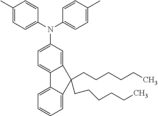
C12=CC(N(C3=CC=C(C)C=C3)C3=CC=C(C)C=C3)=CC=C1C1=CC=CC=C1C2(CCCCCC)CCCCCC
